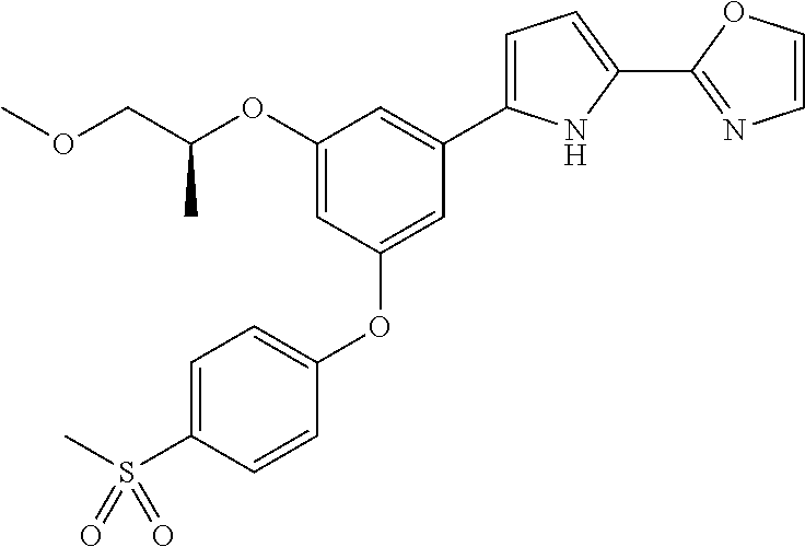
C1(OC(COC)C)=CC(OC2=CC=C(S(C)(=O)=O)C=C2)=CC(C2=CC=C(C3=NC=CO3)N2)=C1
